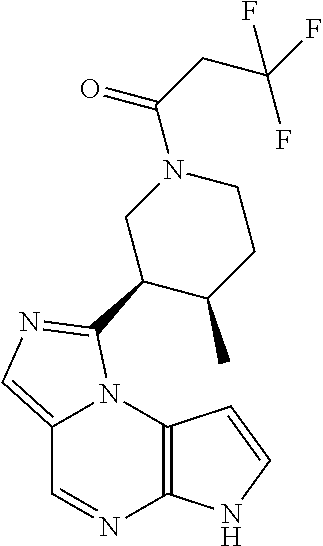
C12=CN=C(C3C(C)CCN(C(CC(F)(F)F)=O)C3)N1C1=C(N=C2)NC=C1
